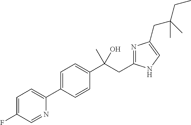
C1=C(C2=CC=C(F)C=N2)C=CC(C(CC2=NC(CC(CC)(C)C)=CN2)(O)C)=C1
